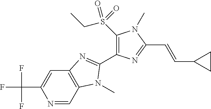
N1=CC2=C(C=C1C(F)(F)F)N=C(C1=C(S(CC)(=O)=O)N(C)C(C=CC3CC3)=N1)N2C
